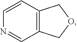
C1=CN=CC2=C1COC2
